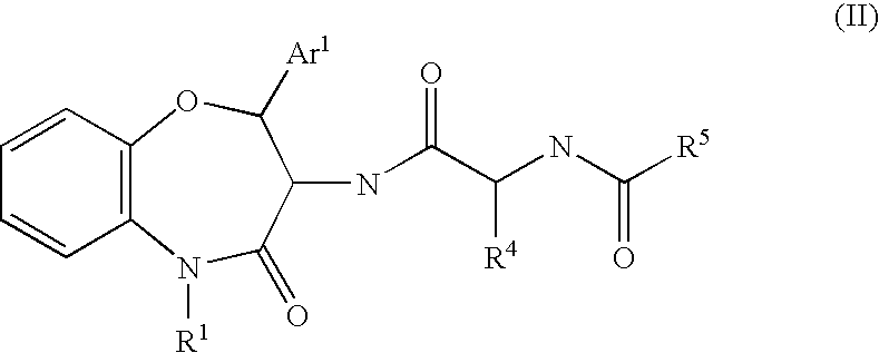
C12=C(N([R1])C(=O)C(NC(C(NC([R5])=O)[R4])=O)C([Ar1])O1)C=CC=C2
